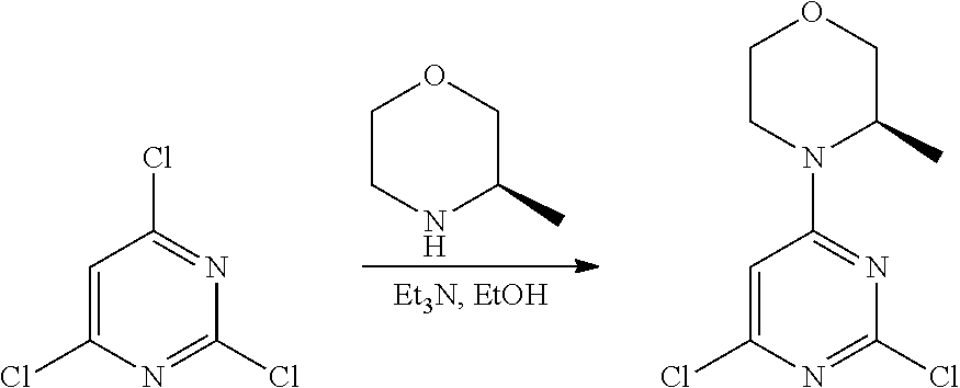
C1CNC(C)CO1.C1=C(Cl)N=C(Cl)N=C1N1CCOCC1C.C1=C(Cl)N=C(Cl)N=C1Cl
